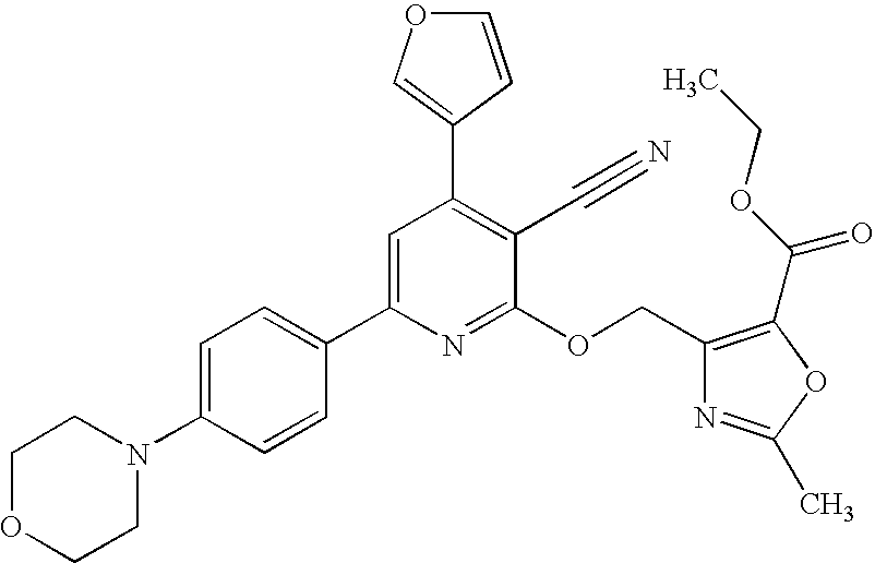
C1OCCN(C2=CC=C(C3=CC(C4=COC=C4)=C(C#N)C(OCC4=C(C(=O)OCC)OC(C)=N4)=N3)C=C2)C1
